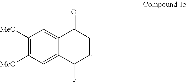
C1([MeO])=C([MeO])C=C2C(=C1)C(=O)CCC2F
